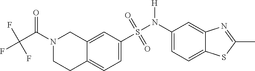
C12=CC=C(S(N(C3=CC=C4C(=C3)N=C(C)S4)[H])(=O)=O)C=C1CN(C(C(F)(F)F)=O)CC2
